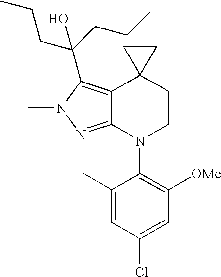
C12=NN(C)C(C(CCC)(CCC)O)=C1C1(CCN2C2=C([OMe])C=C(Cl)C=C2C)CC1
